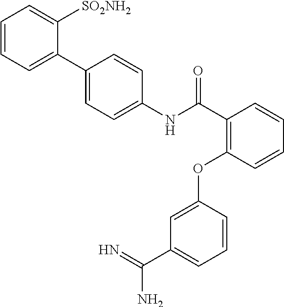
C1=CC=C(C2=CC=C(NC(C3=C(OC4=CC(C(N)=N)=CC=C4)C=CC=C3)=O)C=C2)C([SO2NH2])=C1
